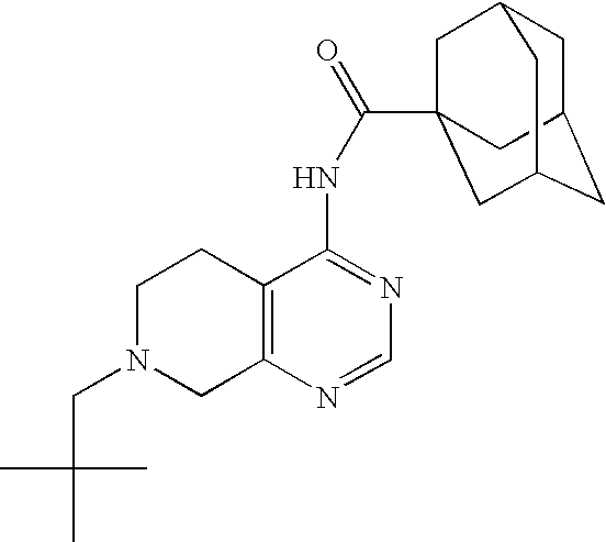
C1N(CC(C)(C)C)CC2=C(C1)C(NC(=O)C13CC4CC(CC(C1)C4)C3)=NC=N2
